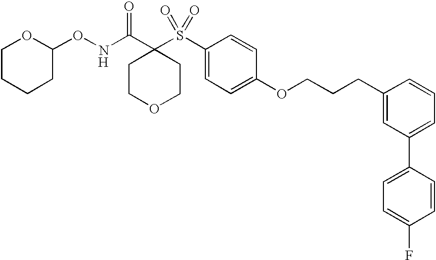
[H].N(C(C1(S(C2=CC=C(OCCCC3=CC(C4=CC=C(F)C=C4)=CC=C3)C=C2)(=O)=O)CCOCC1)=O)OC1OCCCC1
